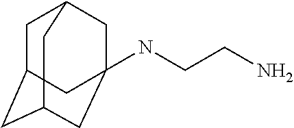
C1C2CC3CC(NCCN)(CC1C3)C2
